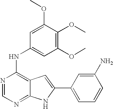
N1=CN=C2C(=C1NC1=CC(OC)=C(OC)C(OC)=C1)C=C(C1=CC=CC(N)=C1)N2
